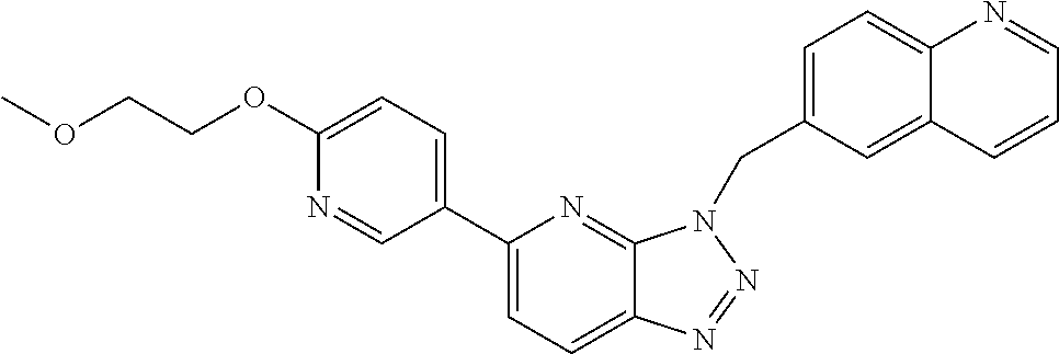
C12=CC(CN3C4=NC(C5=CC=C(OCCOC)N=C5)=CC=C4N=N3)=CC=C1N=CC=C2
